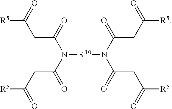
[R5]C(CC(=O)N(C(CC([R5])=O)=O)[R10]N(C(CC([R5])=O)=O)C(CC([R5])=O)=O)=O
